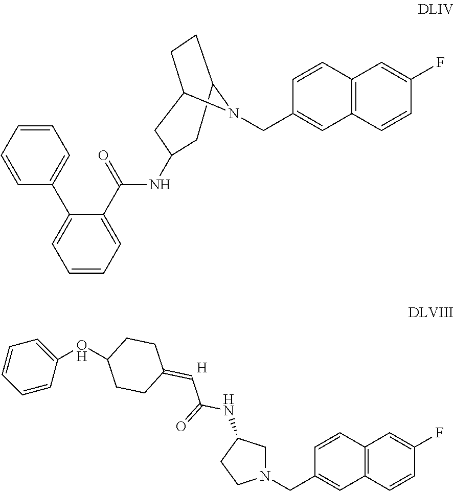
C12=C(C=CC(F)=C1)C=C(CN1CC(NC(=O)C=C3CCC(OC4=CC=CC=C4)CC3)CC1)C=C2.[H].C12=C(C=CC(F)=C1)C=C(CN1C3CCC1CC(NC(C1=CC=CC=C1C1=CC=CC=C1)=O)C3)C=C2
